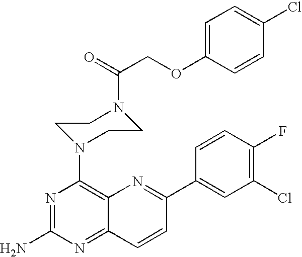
N1=C(N)N=C2C(=C1N1CCN(C(=O)COC3=CC=C(Cl)C=C3)CC1)N=C(C1=CC(Cl)=C(F)C=C1)C=C2
